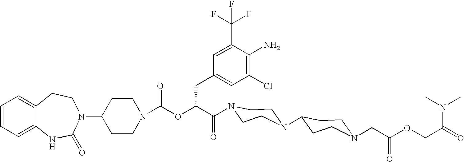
C12=CC=CC=C1NC(=O)N(C1CCN(C(OC(C(=O)N3CCN(C4CCN(CC(OCC(=O)N(C)C)=O)CC4)CC3)CC3=CC(Cl)=C(N)C(C(F)(F)F)=C3)=O)CC1)CC2
